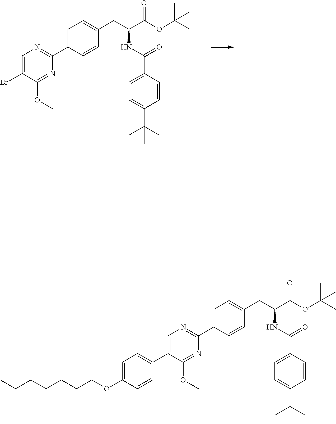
C1=C(C2=NC=C(C3=CC=C(OCCCCCCC)C=C3)C(OC)=N2)C=CC(CC(C(=O)OC(C)(C)C)NC(C2=CC=C(C(C)(C)C)C=C2)=O)=C1.C1=C(C2=NC=C(Br)C(OC)=N2)C=CC(CC(C(=O)OC(C)(C)C)NC(C2=CC=C(C(C)(C)C)C=C2)=O)=C1
